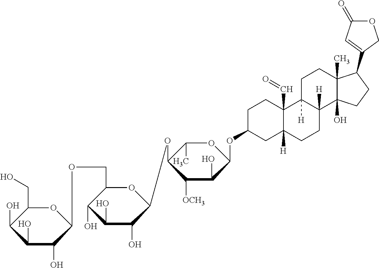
C1C(OC2OC(C)C(OC3OC(COC4OC(CO)C(O)C(O)C4O)C(O)C(O)C3O)C([OCH3])C2O)CC2([H])C(C=O)(C1)C1([H])C([H])(CC2)C2(O)C(C)(CC1)C(C1=CC(=O)OC1)CC2
